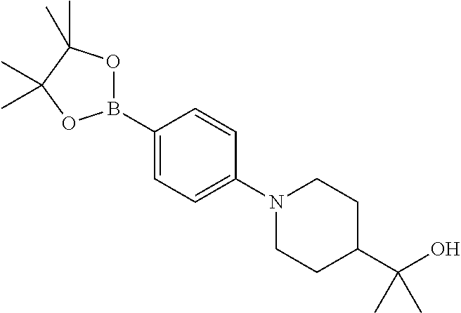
C1(B2OC(C)(C)C(C)(C)O2)=CC=C(N2CCC(C(O)(C)C)CC2)C=C1
